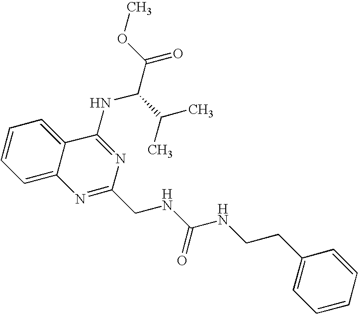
C12=CC=CC=C1C(NC(C(=O)OC)C(C)C)=NC(CNC(NCCC1=CC=CC=C1)=O)=N2
